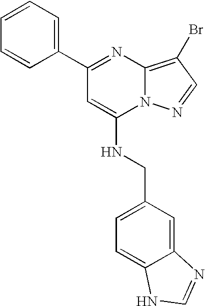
C1(C2=CC=CC=C2)=NC2=C(Br)C=NN2C(NCC2=CC=C3C(=C2)N=CN3)=C1
